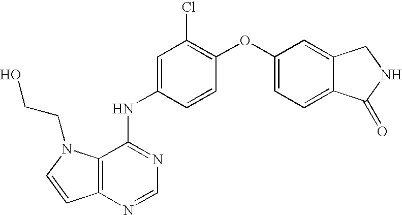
C1=C(NC2=NC=NC3=C2N(CCO)C=C3)C=CC(OC2=CC=C3C(=C2)CNC3=O)=C1Cl
